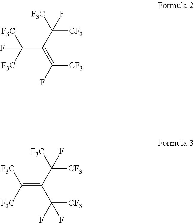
C(=C(C([CF3])([F3C])F)C([F3C])([F3C])F)(F)[CF3].C(C(C([CF3])([F3C])F)=C([F3C])[F3C])(F)([CF3])F
